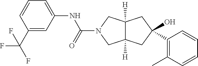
C1=CC=C(NC(=O)N2CC3([H])C([H])(C2)CC(O)(C2=C(C)C=CC=C2)C3)C=C1C(F)(F)F
